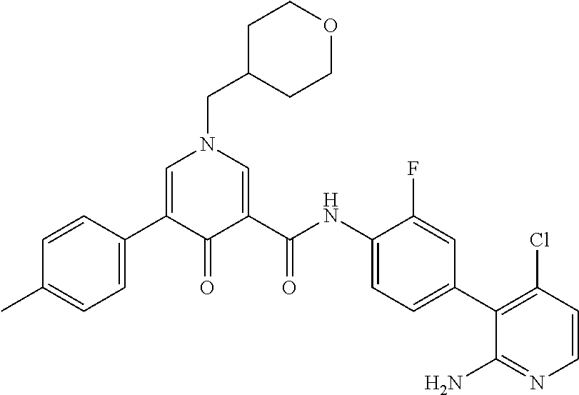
C1=CC(C2=CN(CC3CCOCC3)C=C(C(NC3=CC=C(C4=C(Cl)C=CN=C4N)C=C3F)=O)C2=O)=CC=C1C
